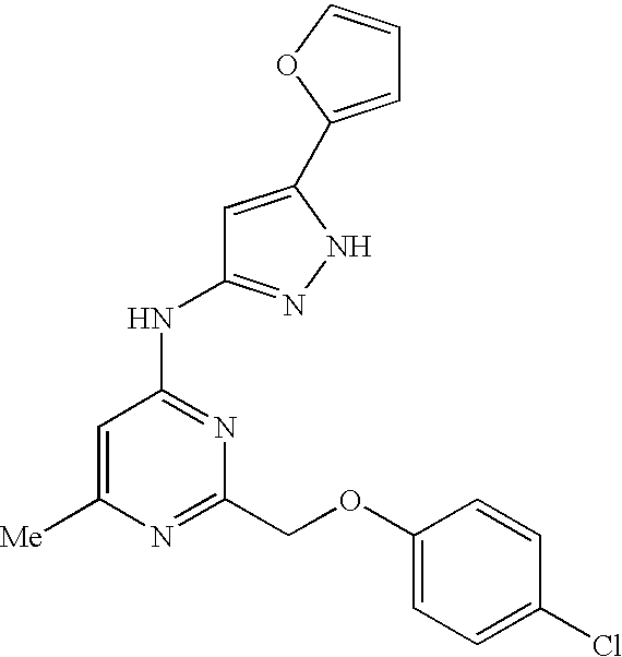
C1=C([Me])N=C(COC2=CC=C(Cl)C=C2)N=C1NC1=NNC(C2=CC=CO2)=C1
